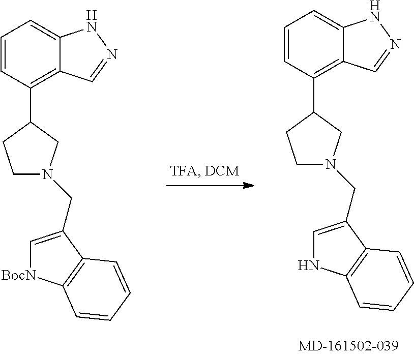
C1=CC(C2CCN(CC3=C[BocN]C4=C3C=CC=C4)C2)=C2C(=C1)NN=C2.C1=CC(C2CCN(CC3=CNC4=C3C=CC=C4)C2)=C2C(=C1)NN=C2
